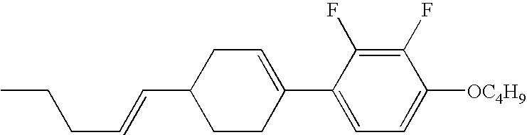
C1(F)=C(F)C(C2=CCC(C=CCCC)CC2)=CC=C1[OC4H9]
